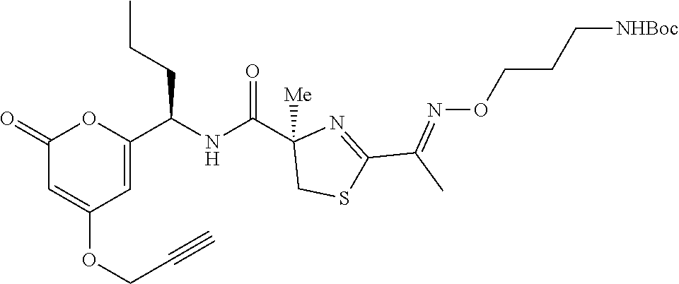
C1(=O)C=C(OCC#C)C=C(C(NC(C2([Me])CSC(C(C)=NOCCC[NHBoc])=N2)=O)CCC)O1
